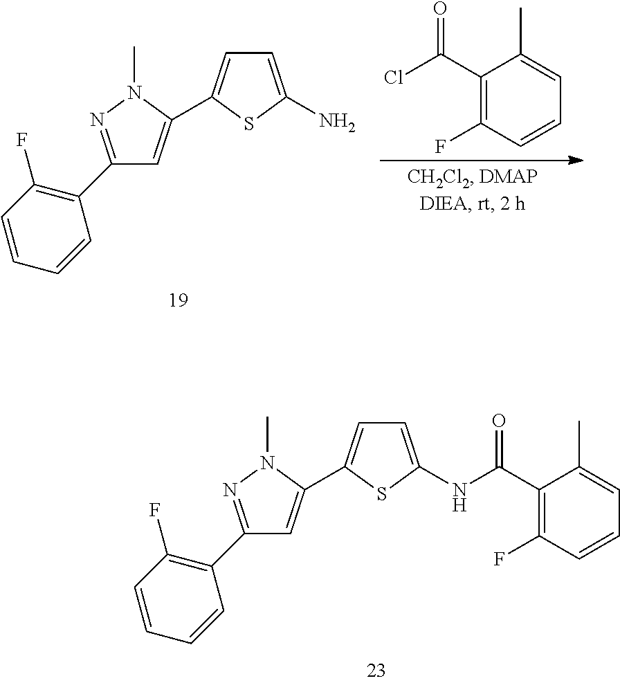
C1(C(Cl)=O)=C(F)C=CC=C1C.C1(C2=NN(C)C(C3=CC=C(N)S3)=C2)=C(F)C=CC=C1.C1(C2=NN(C)C(C3=CC=C(NC(C4=C(F)C=CC=C4C)=O)S3)=C2)=C(F)C=CC=C1
